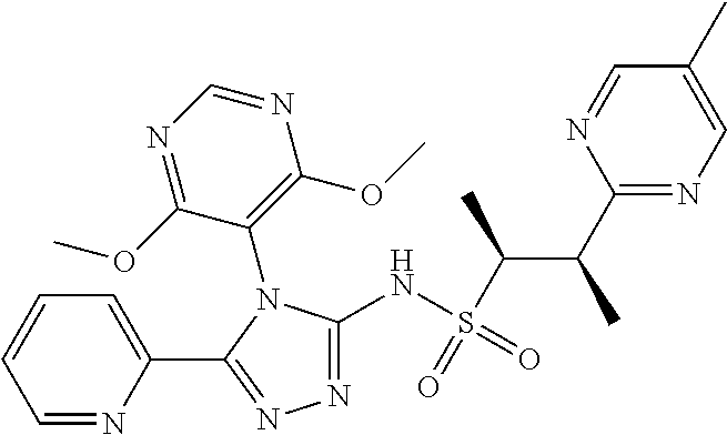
C1(NS(C(C(C2=NC=C(C)C=N2)C)C)(=O)=O)=NN=C(C2=CC=CC=N2)N1C1=C(OC)N=CN=C1OC
